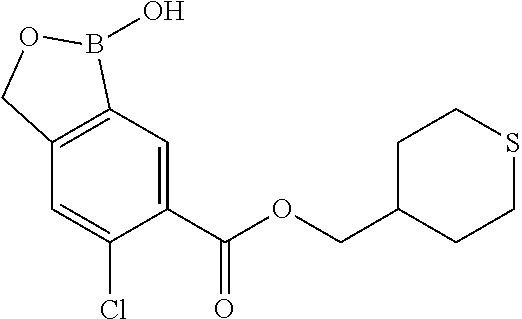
C1=C(C(OCC2CCSCC2)=O)C(Cl)=CC2=C1B(O)OC2
